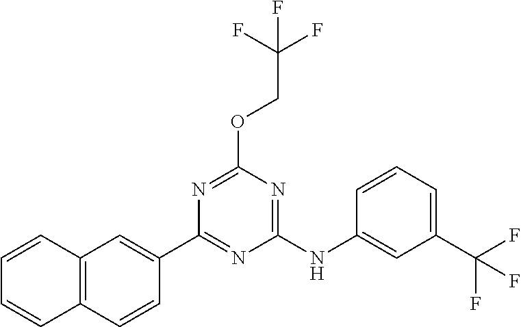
N1=C(C2=CC3=C(C=C2)C=CC=C3)N=C(OCC(F)(F)F)N=C1NC1=CC(C(F)(F)F)=CC=C1
